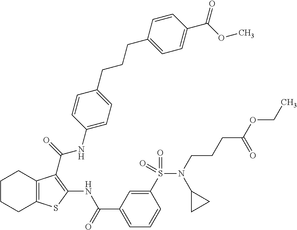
C(CCC1=CC=C(NC(=O)C2=C(NC(C3=CC=CC(S(N(CCCC(OCC)=O)C4CC4)(=O)=O)=C3)=O)SC3=C2CCCC3)C=C1)C1=CC=C(C(OC)=O)C=C1
